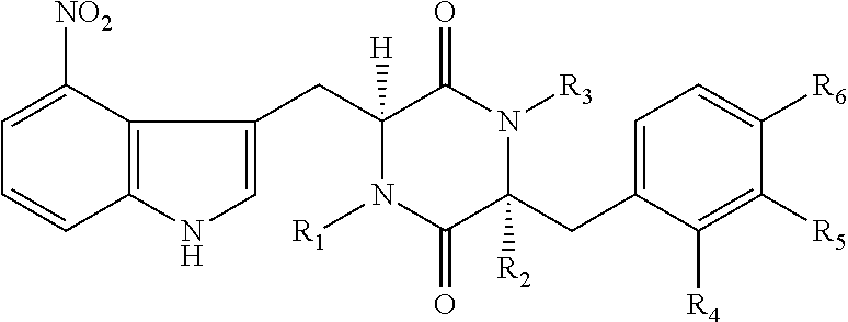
C1=C([NO2])C2=C(C=C1)NC=C2CC1([H])N([R1])C(=O)C(CC2=CC=C([R6])C([R5])=C2[R4])([R2])N([R3])C1=O
